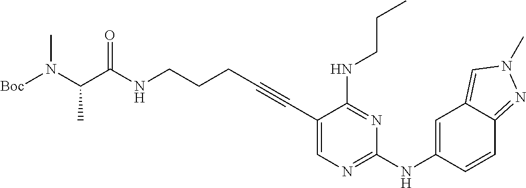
[Boc]N(C(C(NCCCC#CC1=CN=C(NC2=CC3=CN(C)N=C3C=C2)N=C1NCCC)=O)C)C
